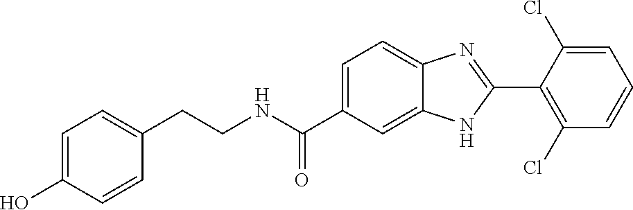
C1=C(O)C=CC(CCNC(C2=CC=C3C(=C2)NC(C2=C(Cl)C=CC=C2Cl)=N3)=O)=C1
